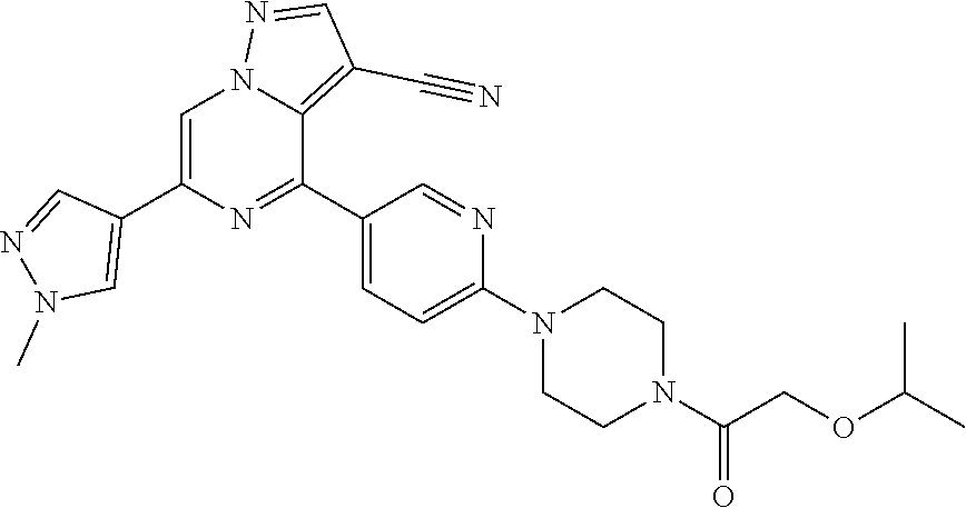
C1=C(C2=CN(C)N=C2)N=C(C2=CC=C(N3CCN(C(COC(C)C)=O)CC3)N=C2)C2=C(C#N)C=NN12
